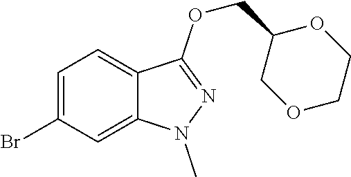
C1=C2C(=CC(Br)=C1)N(C)N=C2OCC1COCCO1
